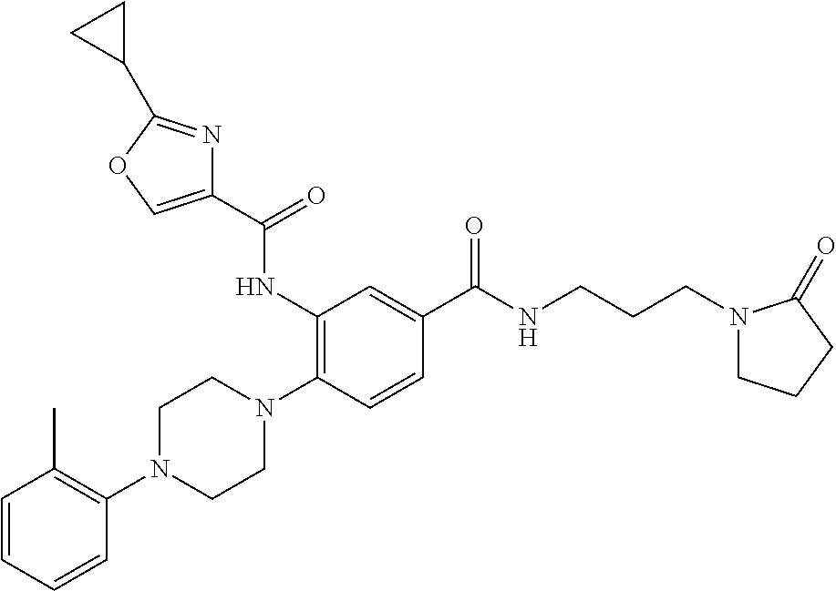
C1=CC=CC(N2CCN(C3=C(NC(C4=COC(C5CC5)=N4)=O)C=C(C(NCCCN4CCCC4=O)=O)C=C3)CC2)=C1C
